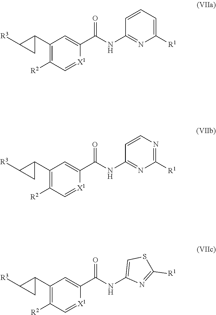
C1(C2C([R3])C2)=C([R2])C=[X1]C(C(NC2=NC([R1])=CC=C2)=O)=C1.C1(C2C([R3])C2)=C([R2])C=[X1]C(C(NC2=NC([R1])=NC=C2)=O)=C1.C1(C2C([R3])C2)=C([R2])C=[X1]C(C(NC2=CSC([R1])=N2)=O)=C1
